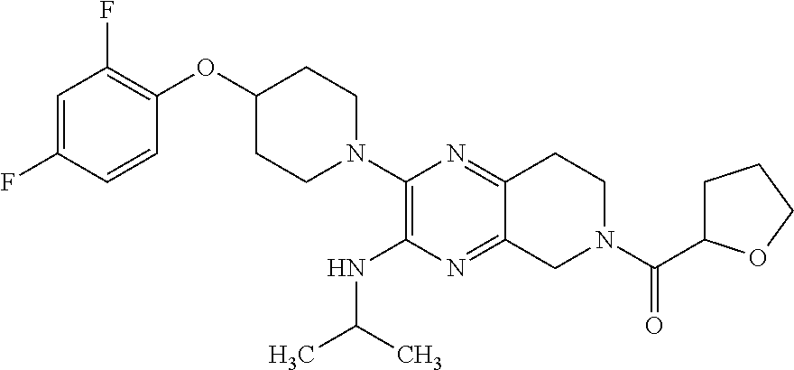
C1=C(F)C=CC(OC2CCN(C3=C(NC(C)C)N=C4C(=N3)CCN(C(C3CCCO3)=O)C4)CC2)=C1F
